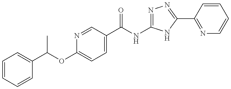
C1(C(NC2=NN=C(C3=NC=CC=C3)N2)=O)=CC=C(OC(C2=CC=CC=C2)C)N=C1
